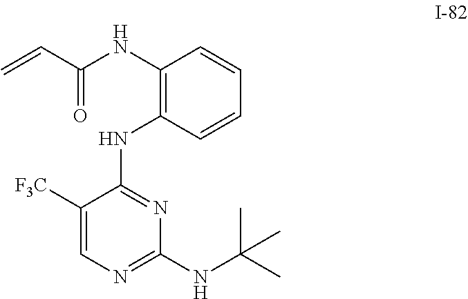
N(C1=C(NC2=NC(NC(C)(C)C)=NC=C2[F3C])C=CC=C1)C(C=C)=O
